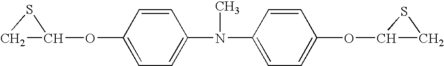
C1C(OC2=CC=C(N(C3=CC=C(OC4CS4)C=C3)C)C=C2)S1
